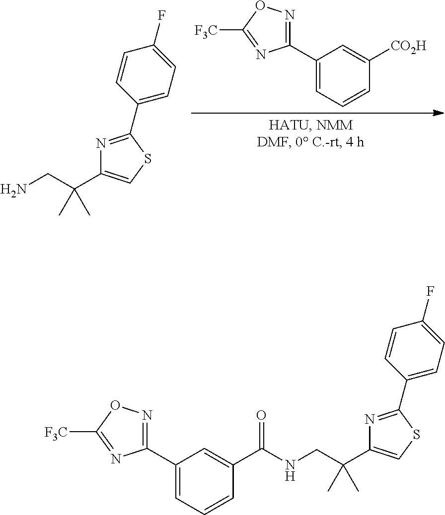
[F3C]C1=NC(C2=CC=CC([CO2H])=C2)=NO1.C(C(C1=CSC(C2=CC=C(F)C=C2)=N1)(C)C)N.C(C(C1=CSC(C2=CC=C(F)C=C2)=N1)(C)C)NC(C1=CC(C2=NOC([F3C])=N2)=CC=C1)=O
